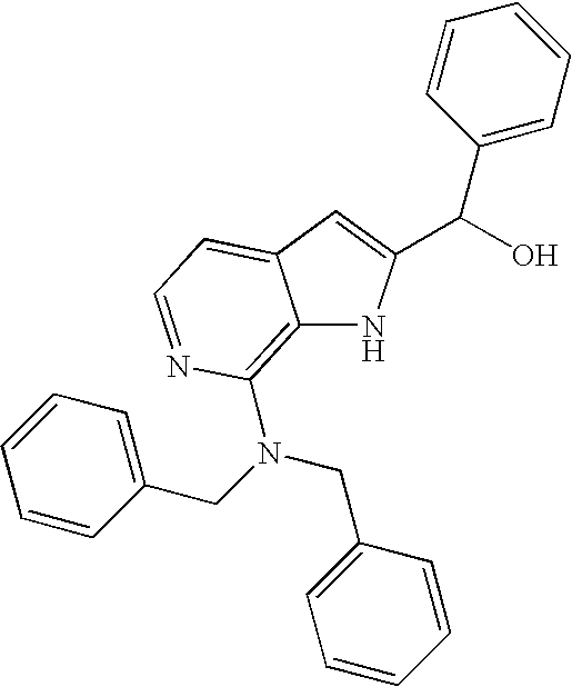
C12=C(N(CC3=CC=CC=C3)CC3=CC=CC=C3)N=CC=C1C=C(C(O)C1=CC=CC=C1)N2
